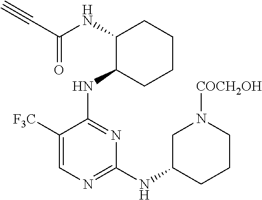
N(C1C(NC2=NC(NC3CCCN([COCH2OH])C3)=NC=C2[F3C])CCCC1)C(C#C)=O
